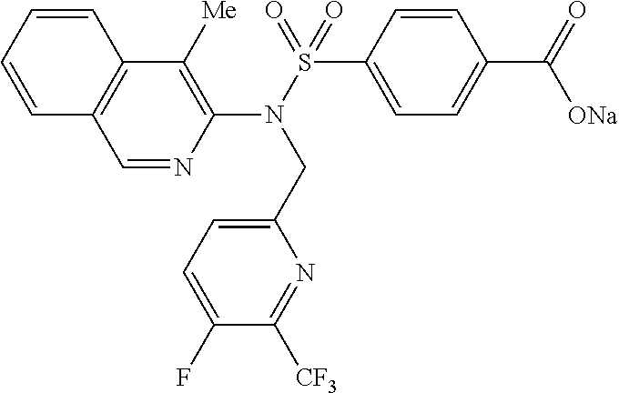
C1=NC(N(S(=O)(C2=CC=C(C(=O)[ONa])C=C2)=O)CC2=CC=C(F)C([CF3])=N2)=C([Me])C2=C1C=CC=C2
